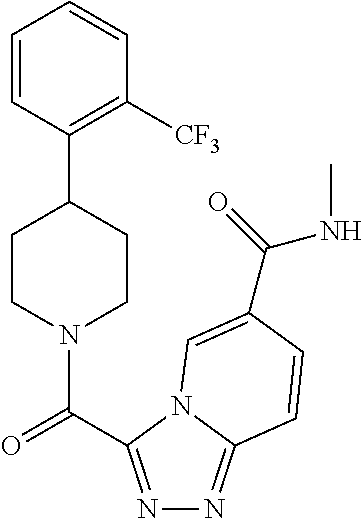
C1=CC(C2CCN(C(=O)C3=NN=C4N3C=C(C(=O)NC)C=C4)CC2)=C([CF3])C=C1
